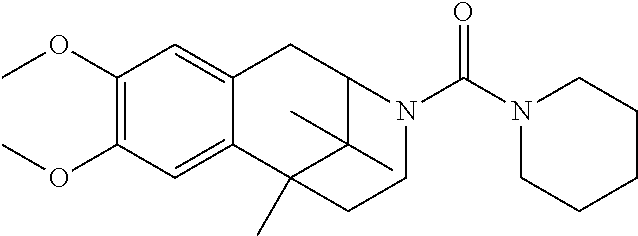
C1(OC)=C(OC)C=C2C(=C1)C1(C)C(C)(C)C(C2)N(C(N2CCCCC2)=O)CC1
